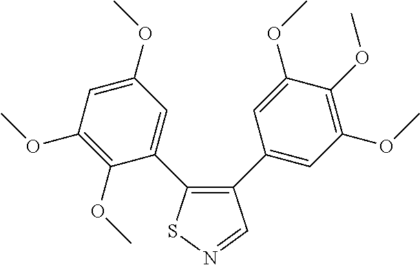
C1(OC)=C(OC)C(C2=C(C3=CC(OC)=C(OC)C(OC)=C3)C=NS2)=CC(OC)=C1
